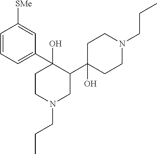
C1=CC=C(C2(O)CCN(CCC)CC2C2(O)CCN(CCC)CC2)C=C1[SMe]
